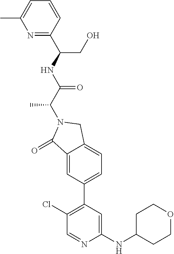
C1(=O)C2=CC(C3=C(Cl)C=NC(NC4CCOCC4)=C3)=CC=C2CN1C(C(NC(CO)C1=NC(C)=CC=C1)=O)C
